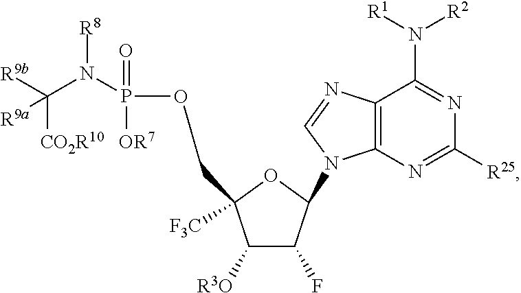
C1([R3O])C(F)C(N2C3=C(C(N([R1])[R2])=NC([R25])=N3)N=C2)OC1([F3C])COP(=O)([OR7])N(C([R9b])([CO2R10])[R9a])[R8]
